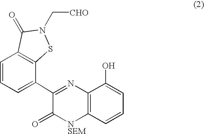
C1(C2=CC=CC3=C2SN(C[CHO])C3=O)=NC2=C([NSEM]C1=O)C=CC=C2O
